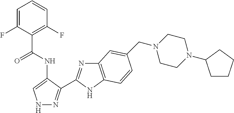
C1=C(F)C(C(NC2=CNN=C2C2=NC3=C(N2)C=CC(CN2CCN(C4CCCC4)CC2)=C3)=O)=C(F)C=C1
